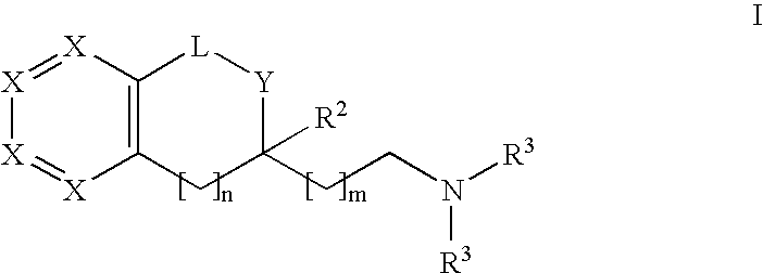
C12=C([X]=[X][X]=[X]1)[L][Y]C(CCN([R3])[R3])([R2])C2
